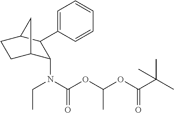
C1=CC=C(C2C(N(CC)C(OC(OC(C(C)(C)C)=O)C)=O)C3CCC2C3)C=C1
